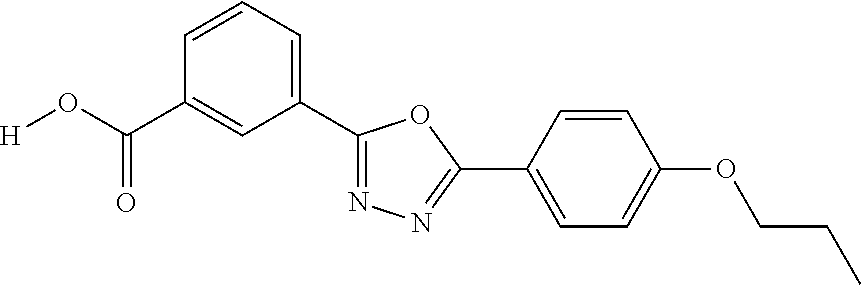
[H]OC(C1=CC(C2=NN=C(C3=CC=C(OCCC)C=C3)O2)=CC=C1)=O
